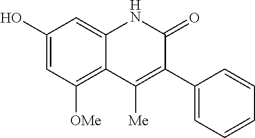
C1(O)=CC([OMe])=C2C(=C1)NC(=O)C(C1=CC=CC=C1)=C2[Me]
